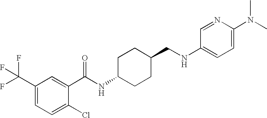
C1(C(F)(F)F)=CC=C(Cl)C(C(NC2CCC(CNC3=CC=C(N(C)C)N=C3)CC2)=O)=C1
